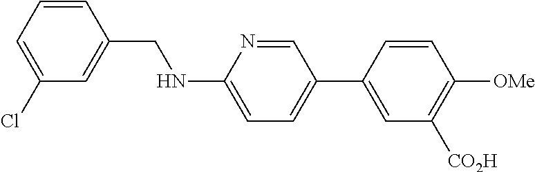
C1=CC(CNC2=CC=C(C3=CC([CO2H])=C([OMe])C=C3)C=N2)=CC(Cl)=C1
